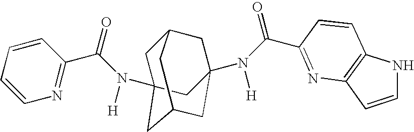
N(C(C1=NC=CC=C1)=O)([H])C12CC3CC(N(C(=O)C4=NC5=C(NC=C5)C=C4)[H])(CC(C1)C3)C2
